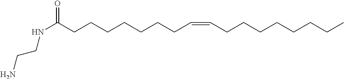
N(C(CCCCCCCC=CCCCCCCCC)=O)CCN
